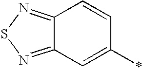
C12=NSN=C1C=CC(*)=C2
